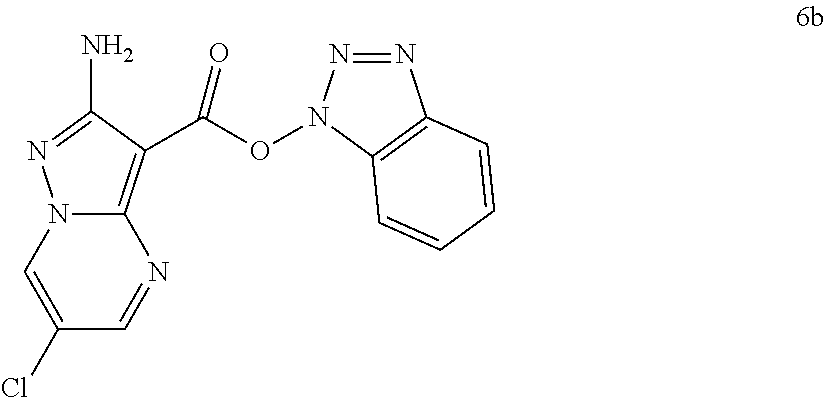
C12=C(C(ON3N=NC4=C3C=CC=C4)=O)C(N)=NN1C=C(Cl)C=N2
